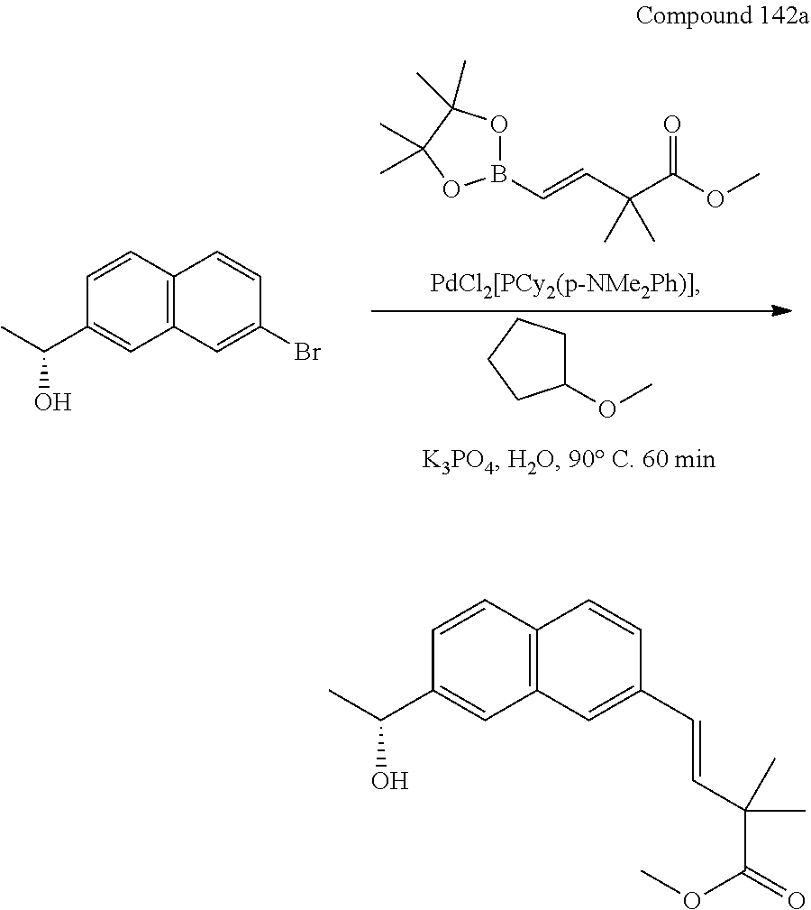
C1=CC2=C(C=C1C(C)O)C=C(Br)C=C2.B1(C=CC(C(OC)=O)(C)C)OC(C)(C)C(C)(C)O1.C1(OC)CCCC1.C1=CC2=C(C=C1C(C)O)C=C(C=CC(C(=O)OC)(C)C)C=C2
